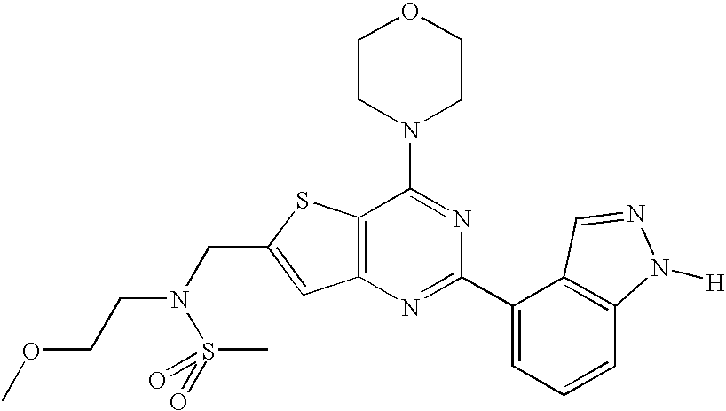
C1CN(C2=NC(C3=CC=CC4=C3C=NN4[H])=NC3=C2SC(CN(CCOC)S(=O)(C)=O)=C3)CCO1
